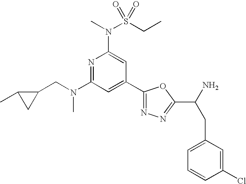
N1=C(N(CC2C(C)C2)C)C=C(C2=NN=C(C(N)CC3=CC=CC(Cl)=C3)O2)C=C1N(S(CC)(=O)=O)C
